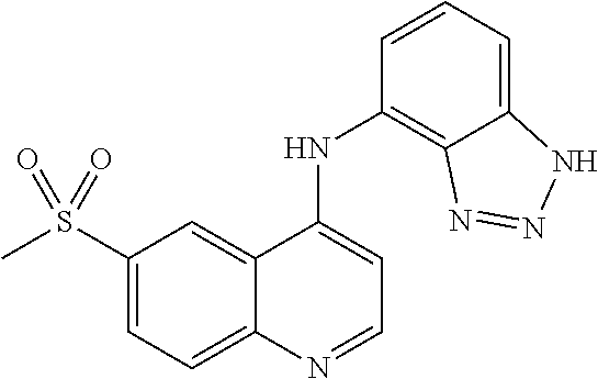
S(C1=CC=C2C(=C1)C(NC1=C3C(=CC=C1)NN=N3)=CC=N2)(C)(=O)=O
